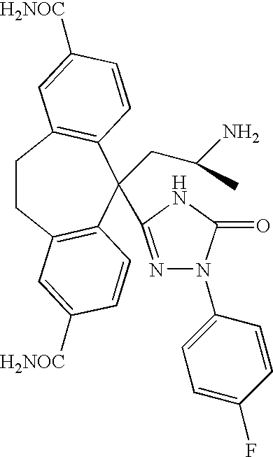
C1CC2=C(C(CC(N)C)(C3=NN(C4=CC=C(F)C=C4)C(=O)N3)C3=C1C=C([H2NOC])C=C3)C=CC([H2NOC])=C2
